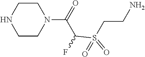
C1CNCCN1C(=O)C(S(=O)(=O)CCN)F
